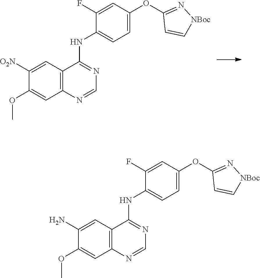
C1=C(OC2=N[NBoc]C=C2)C=C(F)C(NC2=NC=NC3=C2C=C([O2N])C(OC)=C3)=C1.C1=C(OC2=N[NBoc]C=C2)C=C(F)C(NC2=NC=NC3=C2C=C(N)C(OC)=C3)=C1
